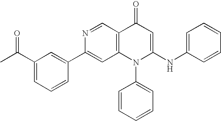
C1(C2=CC3=C(C=N2)C(=O)C=C(NC2=CC=CC=C2)N3C2=CC=CC=C2)=CC(C(C)=O)=CC=C1
